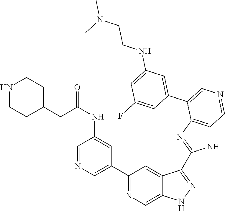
C1(C2=CN=CC(NC(=O)CC3CCNCC3)=C2)=NC=C2C(=C1)C(C1=NC3=C(N1)C=NC=C3C1=CC(NCCN(C)C)=CC(F)=C1)=NN2
